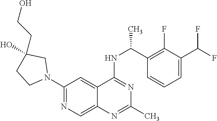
N1(C2=NC=C3C(=C2)C(NC(C2=C(F)C(C(F)F)=CC=C2)C)=NC(C)=N3)CC(CCO)(O)CC1
